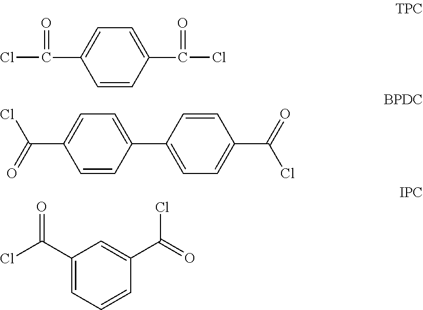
C1=C(C(Cl)=O)C=CC(C(Cl)=O)=C1.C1=C(C(=O)Cl)C=CC(C2=CC=C(C(=O)Cl)C=C2)=C1.C1(C(Cl)=O)=CC=CC(C(=O)Cl)=C1
